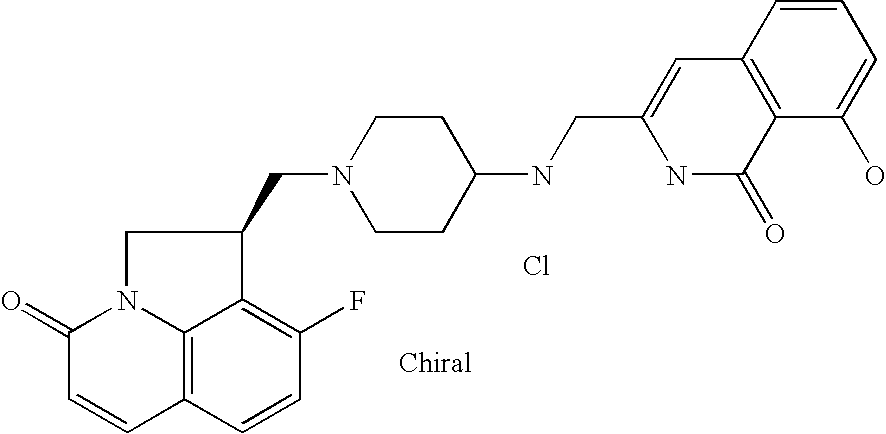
C12=C3C=CC(F)=C1C(CN1CCC(NCC4=CC5=C(C(=O)N4)C(O)=CC=C5)CC1)CN2C(=O)C=C3.Cl
